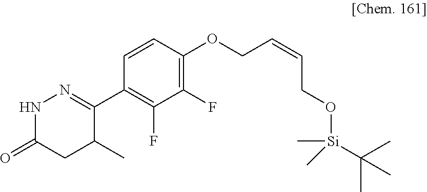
N1C(=O)CC(C)C(C2=C(F)C(F)=C(OCC=CCO[Si](C)(C(C)(C)C)C)C=C2)=N1
